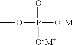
COP([O- M+])(=O)[O- M+]
